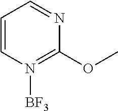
C1=CN([BF3])=C(OC)N=C1
